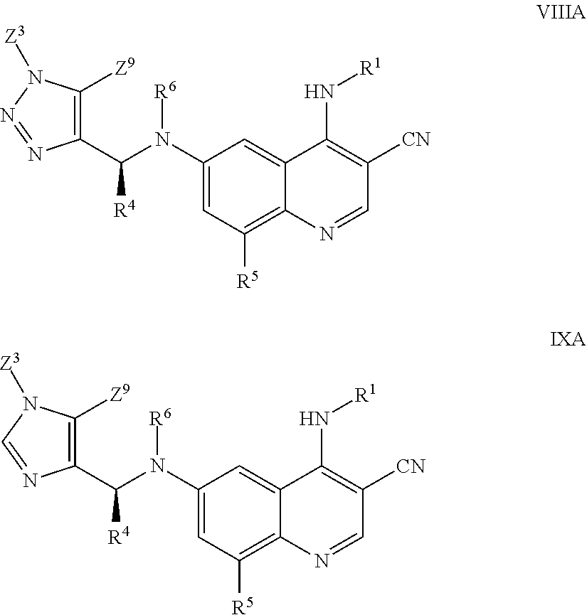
N(C1=CC([R5])=C2C(=C1)C(N[R1])=C([CN])C=N2)([R6])C([R4])C1=C([Z9])N([Z3])N=N1.N(C1=CC([R5])=C2C(=C1)C(N[R1])=C([CN])C=N2)([R6])C([R4])C1=C([Z9])N([Z3])C=N1
